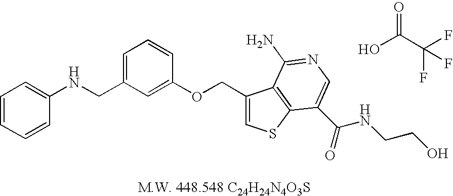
C1=CC=CC(NCC2=CC=CC(OCC3=CSC4=C3C(N)=NC=C4C(NCCO)=O)=C2)=C1.OC(=O)C(F)(F)F
